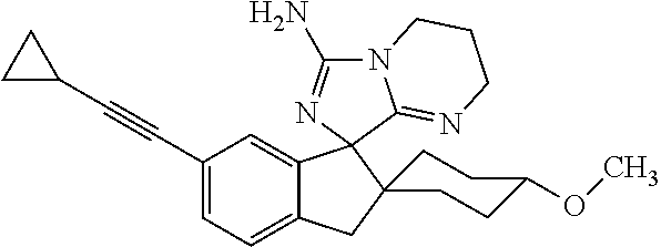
C1(C#CC2CC2)=CC=C2C(=C1)C1(C3(C2)CCC(OC)CC3)N=C(N)N2C1=NCCC2
